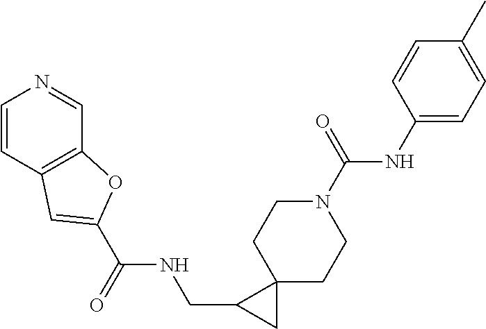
N1(C(NC2=CC=C(C)C=C2)=O)CCC2(CC1)C(CNC(C1=CC3=C(C=NC=C3)O1)=O)C2
